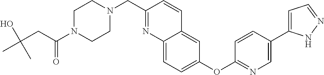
C(CC(N1CCN(CC2=NC3=CC=C(OC4=NC=C(C5=CC=NN5)C=C4)C=C3C=C2)CC1)=O)(C)(O)C
